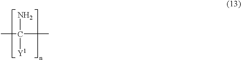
NC(C)([Y1])C
